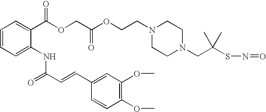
C1=CC=C(NC(C=CC2=CC(OC)=C(OC)C=C2)=O)C(C(OCC(OCCN2CCN(CC(SN=O)(C)C)CC2)=O)=O)=C1
